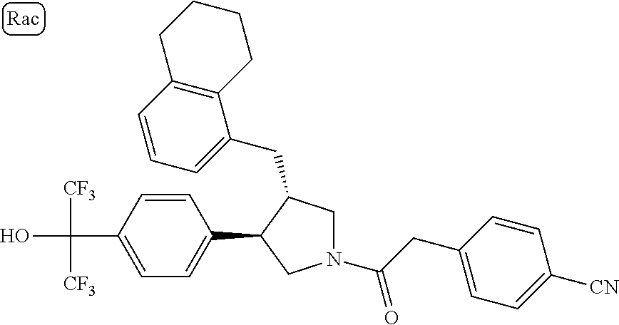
C(C1=CC=C(C2CN(C(=O)CC3=CC=C([CN])C=C3)CC2CC2=CC=CC3=C2CCCC3)C=C1)(O)([CF3])[CF3]
